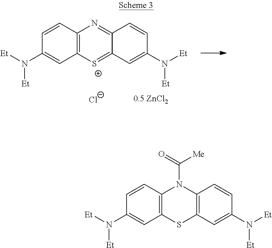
C1=CC(N([Et])[Et])=CC2=C1N=C1C(=[S+]2)C=C(N([Et])[Et])C=C1.[Cl-].[0.5 ZnCl2].C1=CC(N([Et])[Et])=CC2=C1N(C(=O)[Me])C1=C(S2)C=C(N([Et])[Et])C=C1
